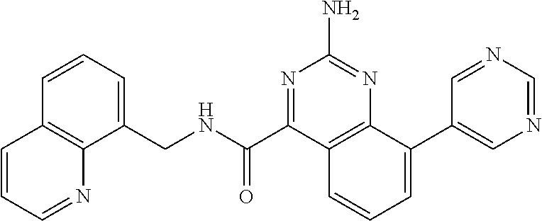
C1(CNC(C2=NC(N)=NC3=C2C=CC=C3C2=CN=CN=C2)=O)=CC=CC2=C1N=CC=C2
